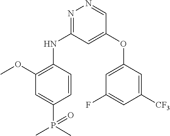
N1=C(NC2=C(OC)C=C(P(=O)(C)C)C=C2)C=C(OC2=CC(F)=CC([CF3])=C2)C=N1
